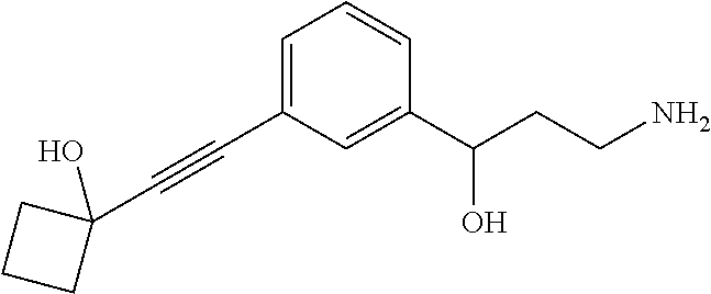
C1=C(C#CC2(O)CCC2)C=C(C(CCN)O)C=C1
